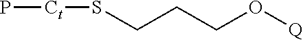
P[Ct]SCCCO[Q]
